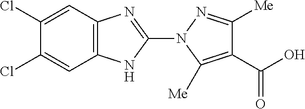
C12=C(N=C(N3C([Me])=C(C(O)=O)C([Me])=N3)N1)C=C(Cl)C(Cl)=C2
